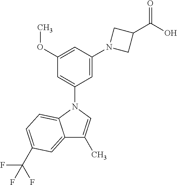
N1(C2=CC(OC)=CC(N3CC(C(=O)O)C3)=C2)C2=CC=C(C(F)(F)F)C=C2C(C)=C1
